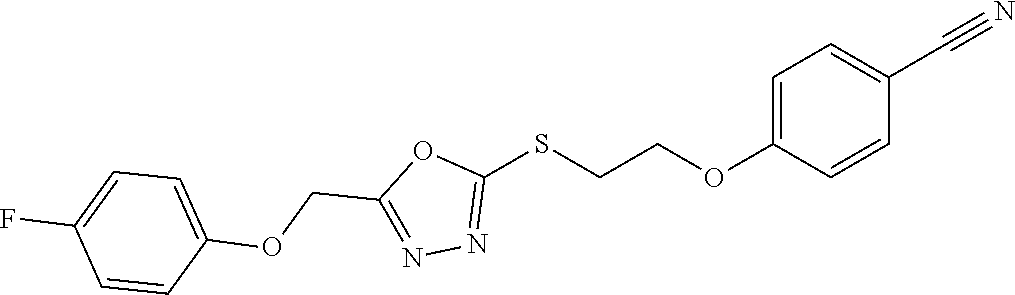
C1(SCCOC2=CC=C(C#N)C=C2)=NN=C(COC2=CC=C(F)C=C2)O1
